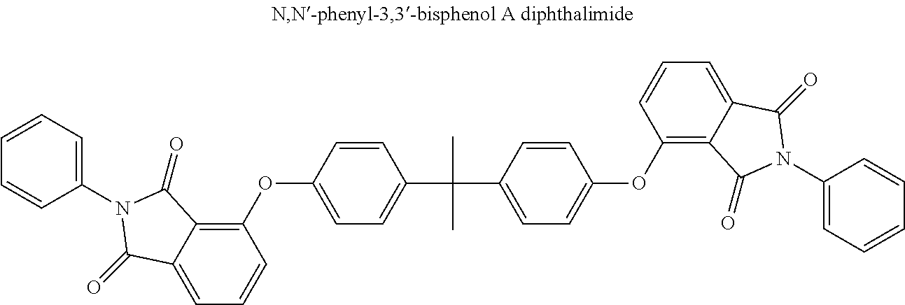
C1=CC=C(N2C(=O)C3=C(OC4=CC=C(C(C5=CC=C(OC6=C7C(=CC=C6)C(=O)N(C6=CC=CC=C6)C7=O)C=C5)(C)C)C=C4)C=CC=C3C2=O)C=C1
